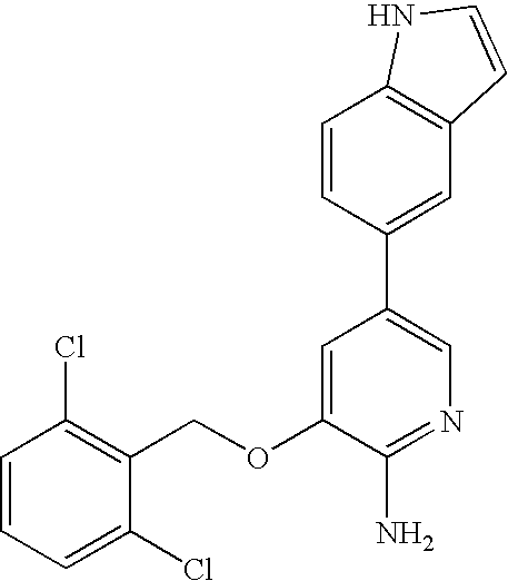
C1=CC=C(Cl)C(COC2=CC(C3=CC4=C(C=C3)NC=C4)=CN=C2N)=C1Cl
